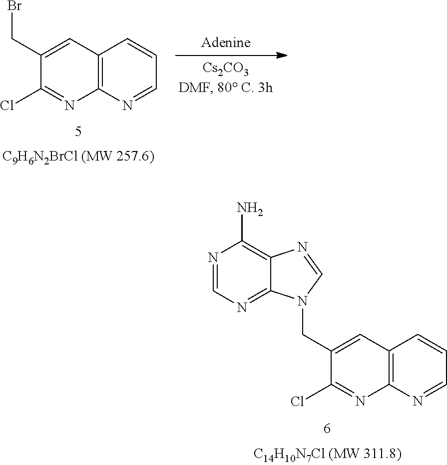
BrCC1=CC2=C(N=C1Cl)N=CC=C2.N1=CN=C2C(=C1N)N=CN2CC1=CC2=C(N=C1Cl)N=CC=C2
